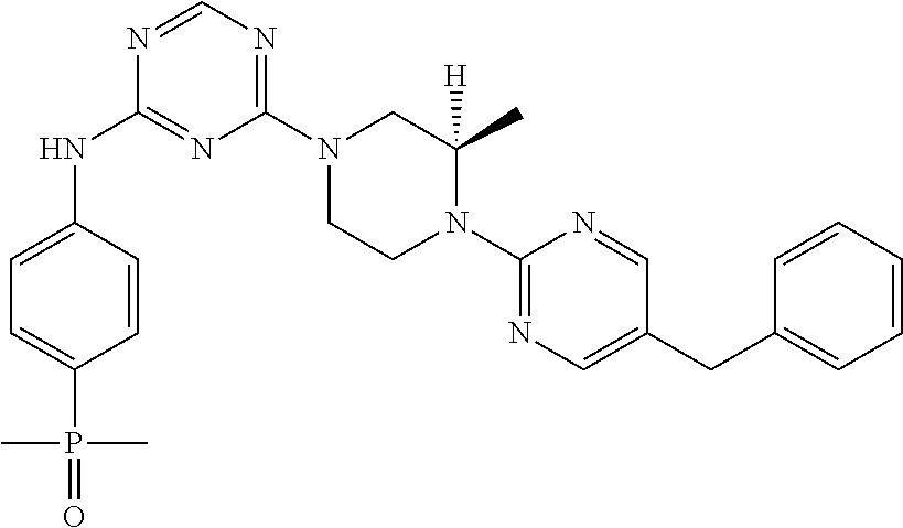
C1(N2CCN(C3=NC=C(CC4=CC=CC=C4)C=N3)C(C)([H])C2)=NC=NC(NC2=CC=C(P(C)(=O)C)C=C2)=N1
